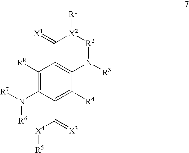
N([R6])(C1=C([R8])C2=C(C([R4])=C1C([X4][R5])=[X3])N([R3])[R2][X2]([R1])C2=[X1])[R7]
